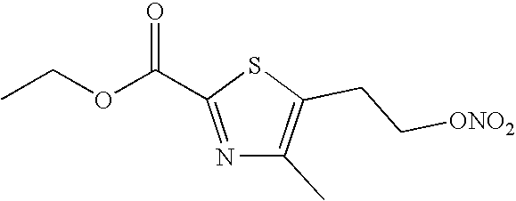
C(C1=NC(C)=C(CC[ONO2])S1)(OCC)=O
